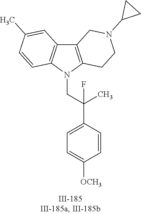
N1(CC(C2=CC=C([OCH3])C=C2)(C)F)C2=C(C3=C1C=CC(C)=C3)CN(C1CC1)CC2
